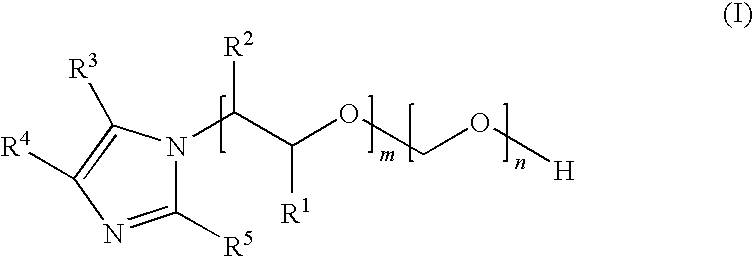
C1([R5])=NC([R4])=C([R3])N1C(C(OCO[H])[R1])[R2]
